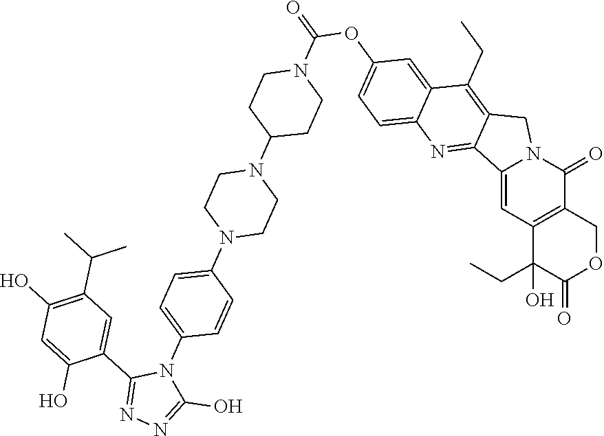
C12=C(COC(=O)C1(O)CC)C(=O)N1C(=C2)C2=NC3=CC=C(OC(N4CCC(N5CCN(C6=CC=C(N7C(C8=CC(C(C)C)=C(O)C=C8O)=NN=C7O)C=C6)CC5)CC4)=O)C=C3C(CC)=C2C1
